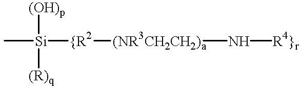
C[Si]([{R2][(NR3CH2CH2)a]N[R4}r])([(R)q])[(OH)p]
